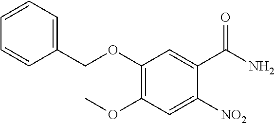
C1(COC2=C(OC)C=C([NO2])C(C(N)=O)=C2)=CC=CC=C1
